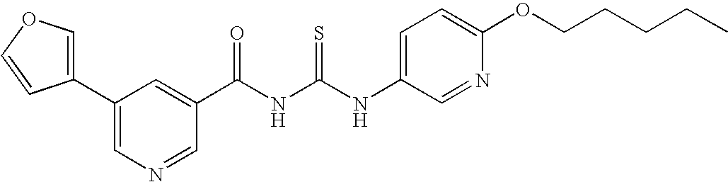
C(NC(NC1=CC=C(OCCCCC)N=C1)=S)(=O)C1=CC(C2=COC=C2)=CN=C1
